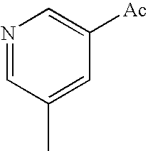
N1=CC(C)=CC([Ac])=C1
